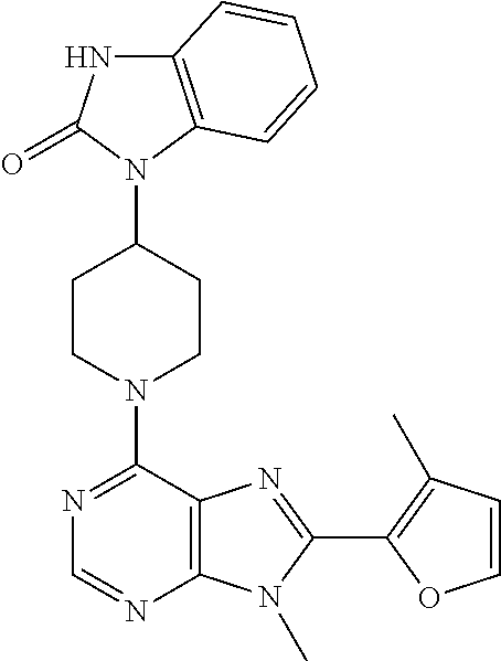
C12=C(N(C3CCN(C4=NC=NC5=C4N=C(C4=C(C)C=CO4)N5C)CC3)C(=O)N1)C=CC=C2
